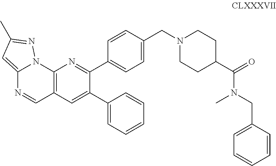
C12=CC(C)=NN1C1=C(C=N2)C=C(C2=CC=CC=C2)C(C2=CC=C(CN3CCC(C(N(C)CC4=CC=CC=C4)=O)CC3)C=C2)=N1
